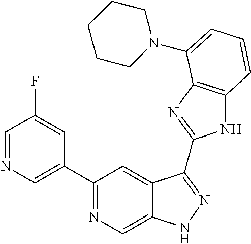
C1(C2=NC=C3C(=C2)C(C2=NC4=C(N2)C=CC=C4N2CCCCC2)=NN3)=CN=CC(F)=C1
